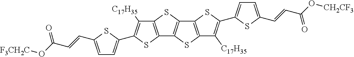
C12=C(SC3=C1SC1=C3SC(C3=CC=C(C=CC(O[CH2CF3])=O)S3)=C1[C17H35])C([C17H35])=C(C1=CC=C(C=CC(O[F3CH2C])=O)S1)S2
